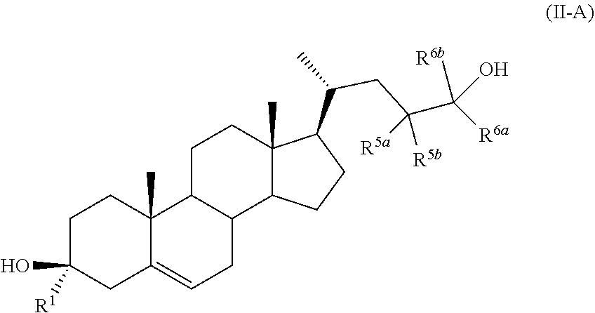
C1C(O)([R1])CC2=CCC3C(C2(C)C1)CCC1(C)C3CCC1C(C)CC(C([R6b])(O)[R6a])([R5b])[R5a]
